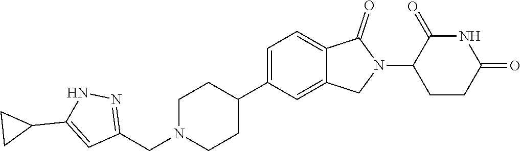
C1N(CC2=NNC(C3CC3)=C2)CCC(C2=CC=C3C(=C2)CN(C2CCC(=O)NC2=O)C3=O)C1
